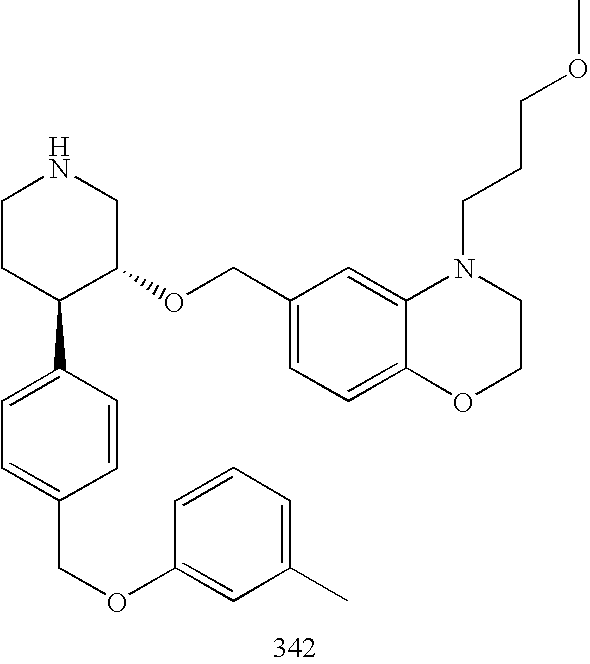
C1CC(C2=CC=C(COC3=CC(C)=CC=C3)C=C2)C(OCC2=CC=C3C(=C2)N(CCCOC)CCO3)CN1
